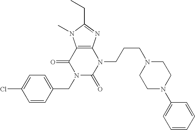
C12=C(N=C(CC)N1C)N(CCCN1CCN(C3=CC=CC=C3)CC1)C(=O)N(CC1=CC=C(Cl)C=C1)C2=O
